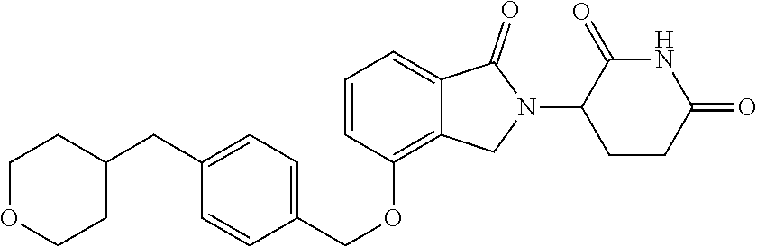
C1=CC(OCC2=CC=C(CC3CCOCC3)C=C2)=C2C(=C1)C(=O)N(C1CCC(=O)NC1=O)C2
